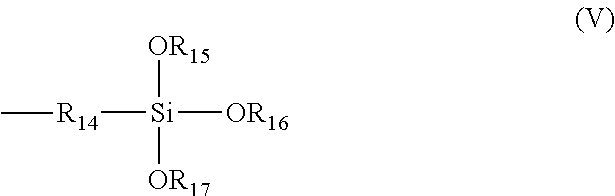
[R14]([Si]([OR16])([OR17])[OR15])C
